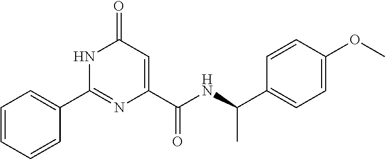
C1=CC=CC(C2=NC(C(=O)NC(C3=CC=C(OC)C=C3)C)=CC(=O)N2)=C1
